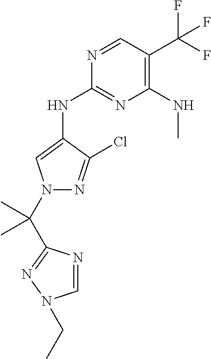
N1(C(C)(C)C2=NN(CC)C=N2)C=C(NC2=NC(NC)=C(C(F)(F)F)C=N2)C(Cl)=N1
